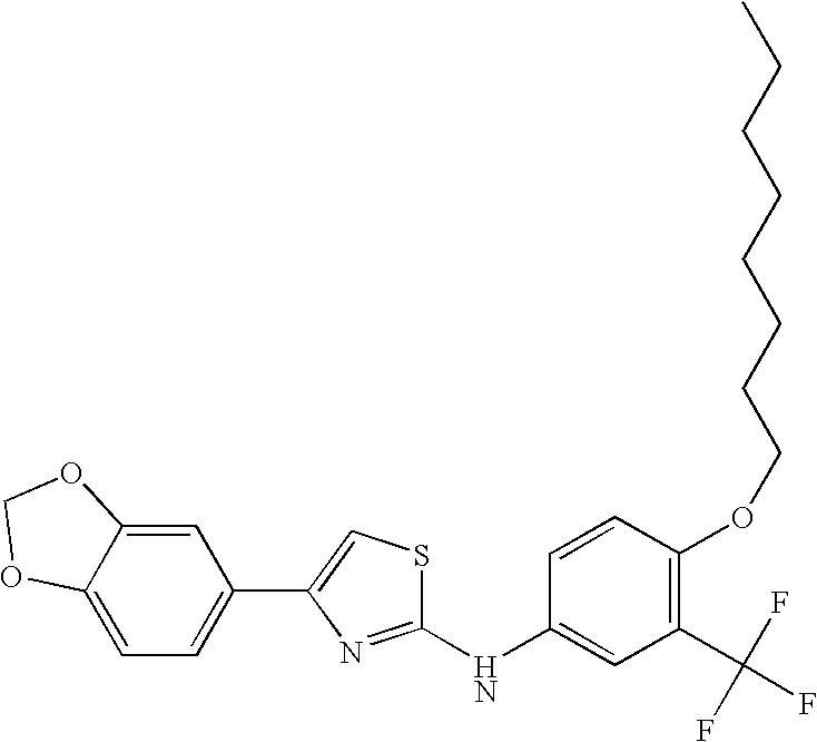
C1(NC2=CC(C(F)(F)F)=C(OCCCCCCCC)C=C2)=NC(C2=CC=C3C(=C2)OCO3)=CS1
